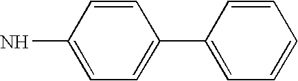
C1=C(N)C=CC(C2=CC=CC=C2)=C1
